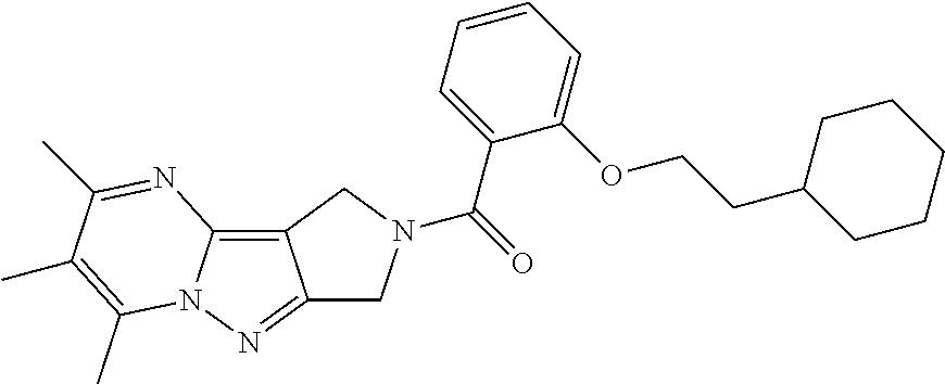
C12=NN3C(=C1CN(C(=O)C1=CC=CC=C1OCCC1CCCCC1)C2)N=C(C)C(C)=C3C
